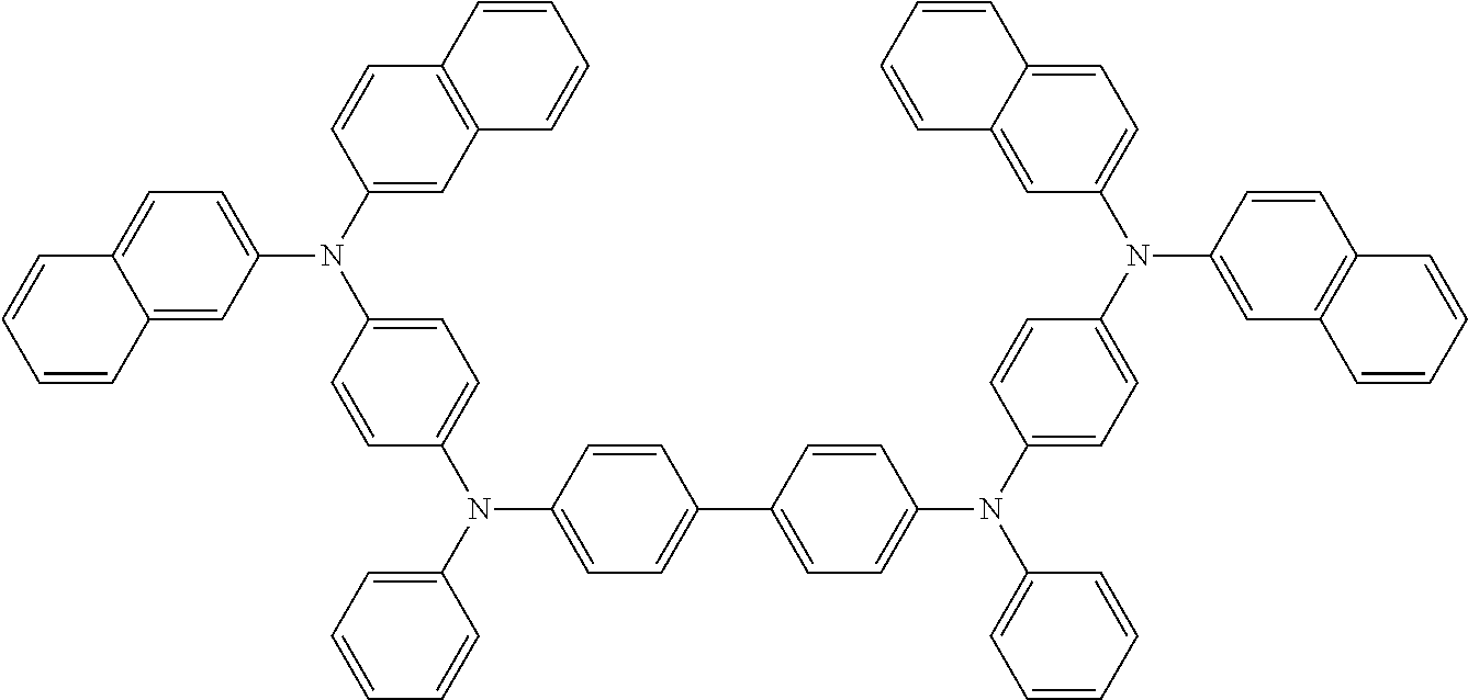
C1=C(N(C2=CC3=C(C=C2)C=CC=C3)C2=CC=C3C(=C2)C=CC=C3)C=CC(N(C2=CC=CC=C2)C2=CC=C(C3=CC=C(N(C4=CC=C(N(C5=CC=C6C(=C5)C=CC=C6)C5=CC6=C(C=C5)C=CC=C6)C=C4)C4=CC=CC=C4)C=C3)C=C2)=C1
